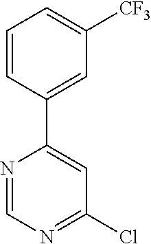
C1=CC(C2=CC(Cl)=NC=N2)=CC([CF3])=C1
